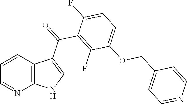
C1=CC2=C(N=C1)NC=C2C(=O)C1=C(F)C(OCC2=CC=NC=C2)=CC=C1F
